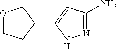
N1=C(N)C=C(C2COCC2)N1
